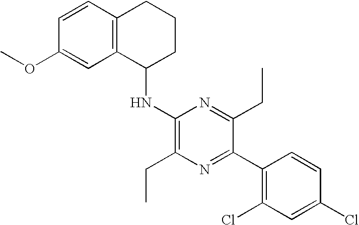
C12=C(C(NC3=C(CC)N=C(C4=C(Cl)C=C(Cl)C=C4)C(CC)=N3)CCC1)C=C(OC)C=C2
